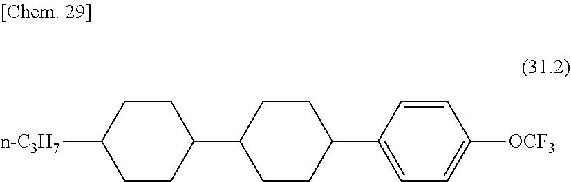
[n-C3H7]C1CCC(C2CCC(C3=CC=C([OCF3])C=C3)CC2)CC1
